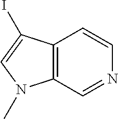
C12=C(C=NC=C1)N(C)C=C2I
